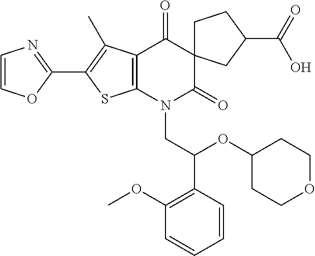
C1=COC(C2=C(C)C3=C(S2)N(CC(OC2CCOCC2)C2=C(OC)C=CC=C2)C(=O)C2(C3=O)CCC(C(O)=O)C2)=N1
